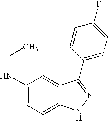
C1(NCC)=CC=C2C(=C1)C(C1=CC=C(F)C=C1)=NN2
